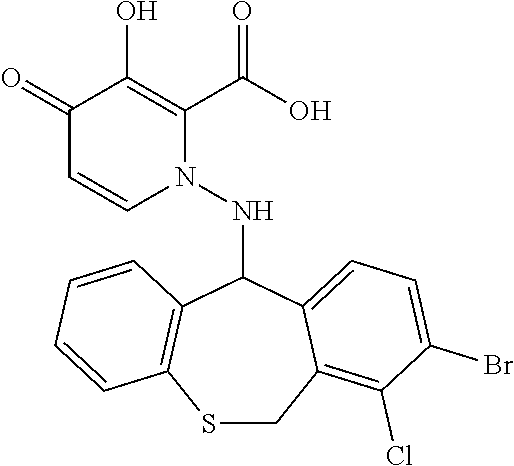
C1(=O)C=CN(NC2C3=C(SCC4=C(Cl)C(Br)=CC=C24)C=CC=C3)C(C(O)=O)=C1O
